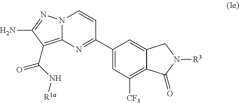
N12C(=C(C(N[R1a])=O)C(N)=N1)N=C(C1=CC([CF3])=C3C(=C1)CN([R3])C3=O)C=C2
